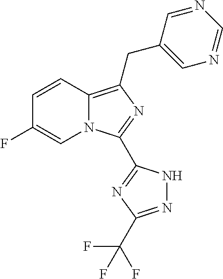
N12C(=C(CC3=CN=CN=C3)N=C1C1=NC(C(F)(F)F)=NN1)C=CC(F)=C2
